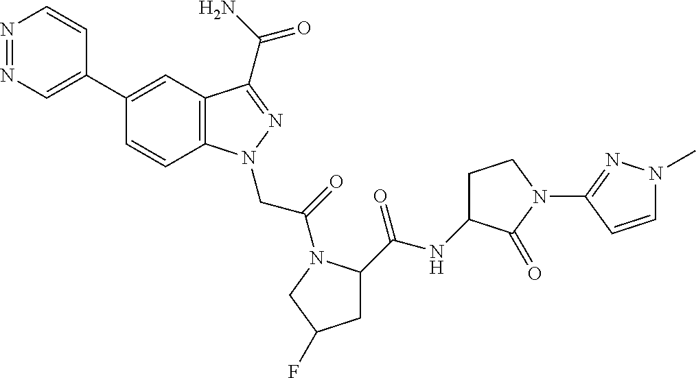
N1=NC=C(C2=CC3=C(C=C2)N(CC(=O)N2C(C(=O)NC4CCN(C5=NN(C)C=C5)C4=O)CC(F)C2)N=C3C(=O)N)C=C1
